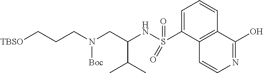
C1=C(S(NC(CN(CCC[TBSO])[Boc])C(C)C)(=O)=O)C2=C(C=C1)C(O)=NC=C2
